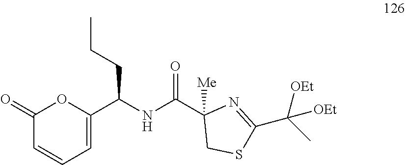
C1(=O)C=CC=C(C(NC(C2([Me])CSC(C(C)([OEt])[OEt])=N2)=O)CCC)O1
